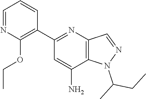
C1=C(N)C2=C(N=C1C1=C(OCC)N=CC=C1)C=NN2C(C)CC
